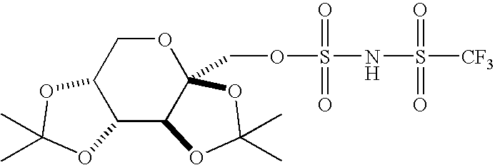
C12C3C(COS(=O)(=O)NS(=O)(=O)[CF3])(OCC1OC(C)(C)O2)OC(C)(C)O3
